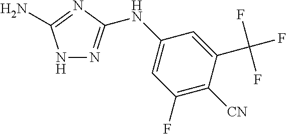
N1N=C(NC2=CC(F)=C([CN])C(C(F)(F)F)=C2)N=C1N
